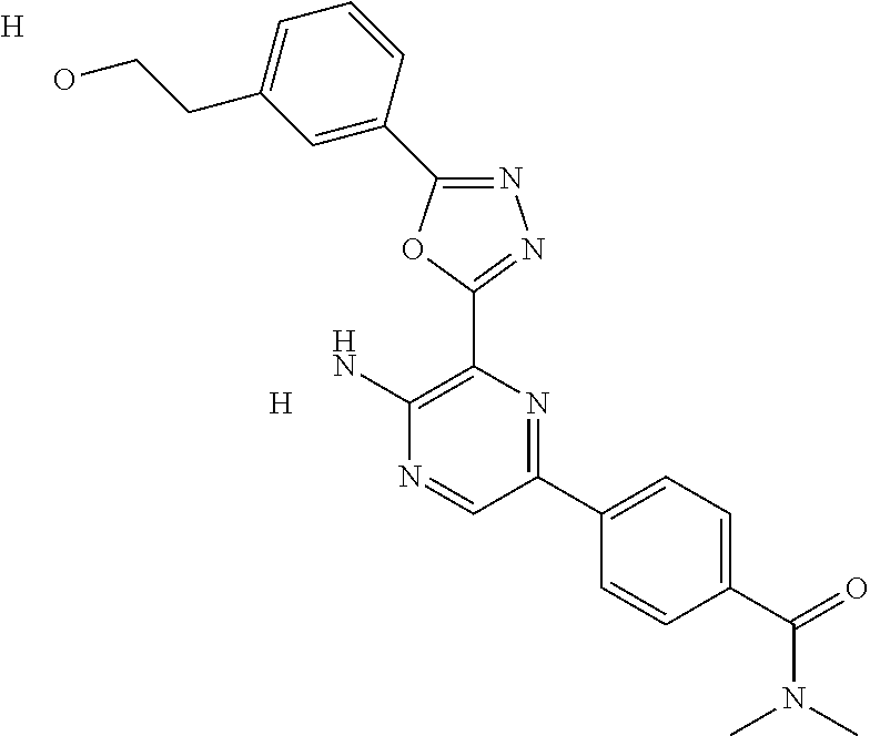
N1=C(C2=CC(CCO)=CC=C2)OC(C2=C(N)N=CC(C3=CC=C(C(=O)N(C)C)C=C3)=N2)=N1.[H].[H]
